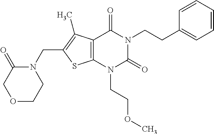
C12=C(N(CCOC)C(=O)N(CCC3=CC=CC=C3)C1=O)SC(CN1C(=O)COCC1)=C2C
